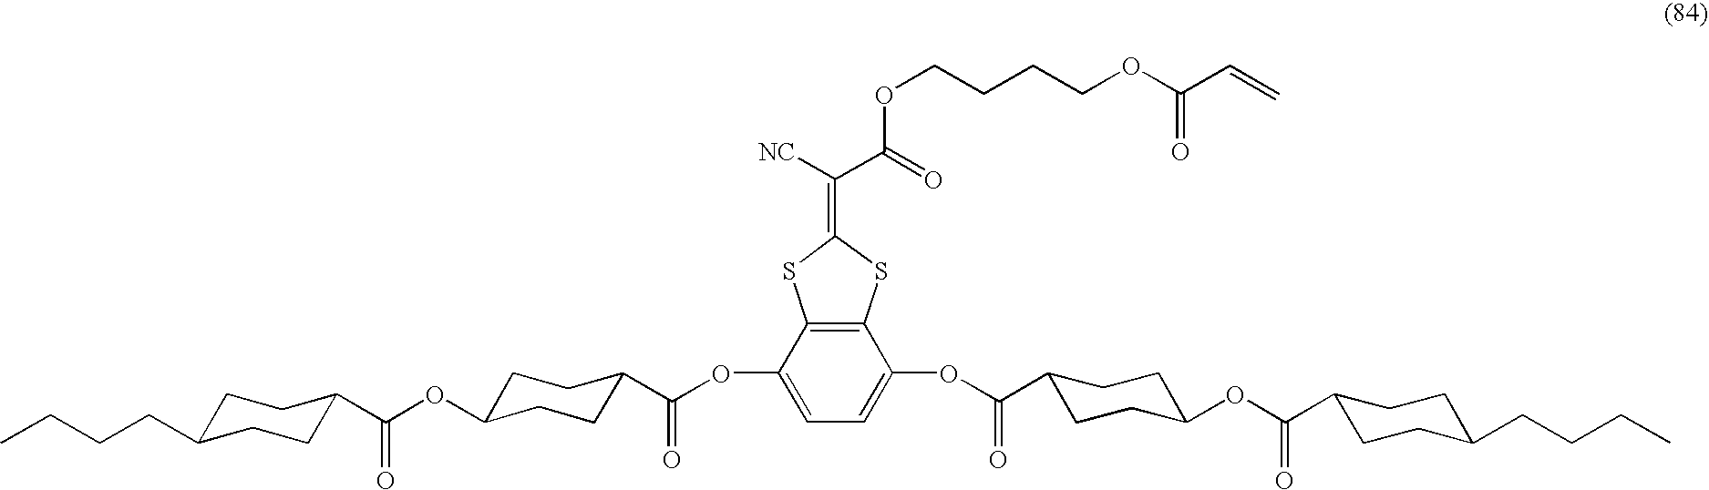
C12=C(C(OC(=O)C3CCC(OC(=O)C4CCC(CCCC)CC4)CC3)=CC=C1OC(=O)C1CCC(OC(=O)C3CCC(CCCC)CC3)CC1)SC(=C([NC])C(=O)OCCCCOC(C=C)=O)S2
